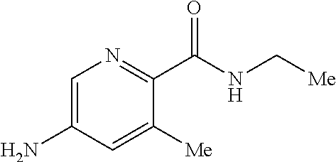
N1=C(C(NC[Me])=O)C([Me])=CC(N)=C1
